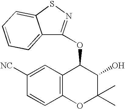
O(C1C2=C(OC(C)(C)C1O)C=CC([NC])=C2)C1=NSC2=CC=CC=C12
